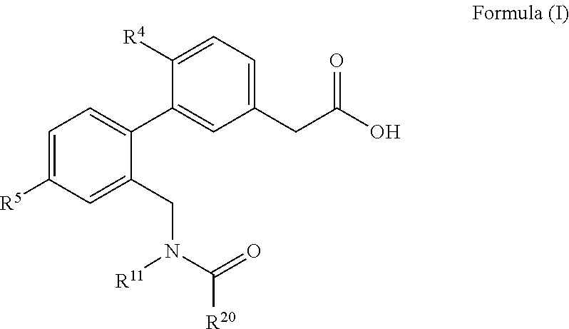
C1=C([R5])C=C(CN(C(=O)[R20])[R11])C(C2=CC(CC(=O)O)=CC=C2[R4])=C1
